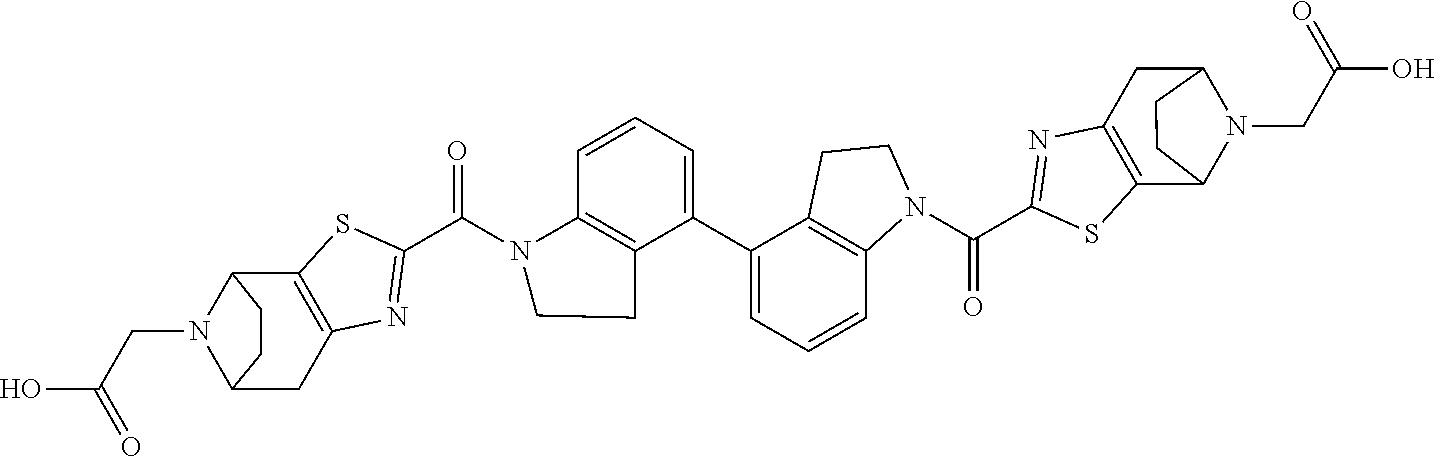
C12=C(SC(C(N3C4=C(C(C5=CC=CC6=C5CCN6C(C5=NC6=C(S5)C5N(CC(=O)O)C(C6)CC5)=O)=CC=C4)CC3)=O)=N1)C1N(CC(=O)O)C(C2)CC1
